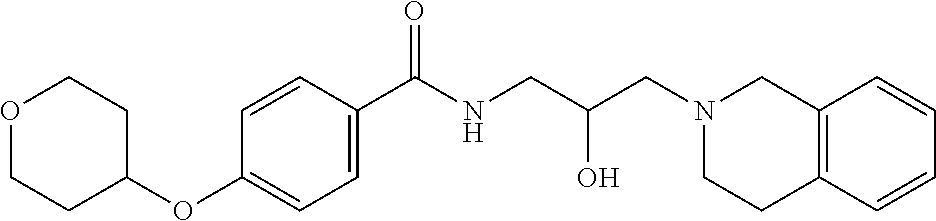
C1=CC(C(NCC(CN2CCC3=C(C2)C=CC=C3)O)=O)=CC=C1OC1CCOCC1
